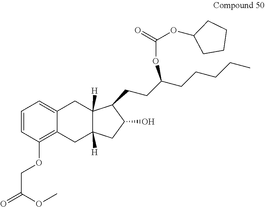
C1=CC(OCC(=O)OC)=C2C(=C1)CC1([H])C([H])(C2)CC(O)C1CCC(CCCCC)OC(=O)OC1CCCC1
